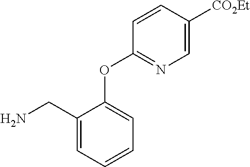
C1(CN)=CC=CC=C1OC1=NC=C([CO2Et])C=C1
